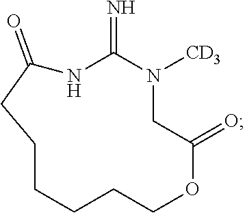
C1CCCCOC(=O)CN([CD3])C(=N)NC(=O)C1
